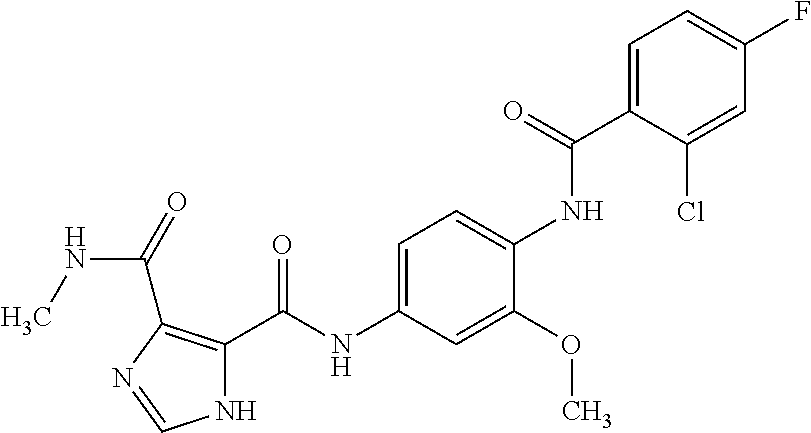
C1=C(C(NC2=CC=C(NC(C3=C(C(=O)NC)N=CN3)=O)C=C2OC)=O)C(Cl)=CC(F)=C1
